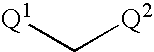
[Q1]C[Q2]
